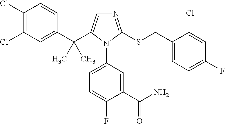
C1(C(C2=CN=C(SCC3=CC=C(F)C=C3Cl)N2C2=CC=C(F)C(C(N)=O)=C2)(C)C)=CC(Cl)=C(Cl)C=C1
